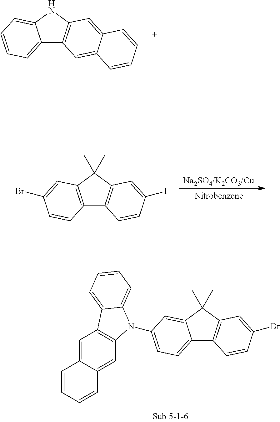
C12=C(C(C)(C)C3=C1C=CC(I)=C3)C=C(Br)C=C2.C12=CC=C(N3C4=C(C=C5C(=C4)C=CC=C5)C4=CC=CC=C34)C=C1C(C)(C)C1=C2C=CC(Br)=C1.C12=CC=CC=C1NC1=C2C=C2C(=C1)C=CC=C2
